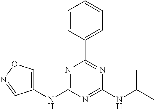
C1(NC2=CON=C2)=NC(C2=CC=CC=C2)=NC(NC(C)C)=N1
